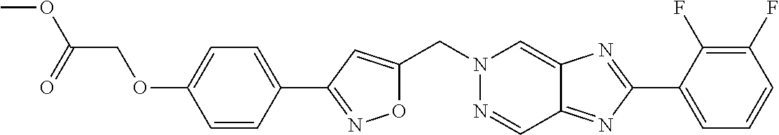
O1C(CN2N=CC3=NC(C4=CC=CC(F)=C4F)=NC3=C2)=CC(C2=CC=C(OCC(OC)=O)C=C2)=N1
